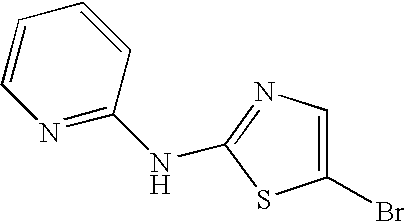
C1(Br)=CN=C(NC2=NC=CC=C2)S1
